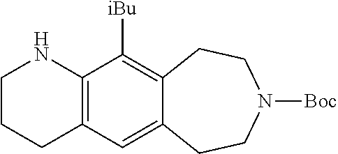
C12=C(C([iBu])=C3C(=C1)CCN([Boc])CC3)NCCC2
